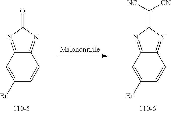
C1(Br)=CC2=NC(=C([NC])[CN])N=C2C=C1.C1(Br)=CC2=NC(=O)N=C2C=C1
